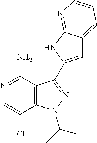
C12=C(N(C(C)C)N=C1C1=CC3=CC=CN=C3N1)C(Cl)=CN=C2N
